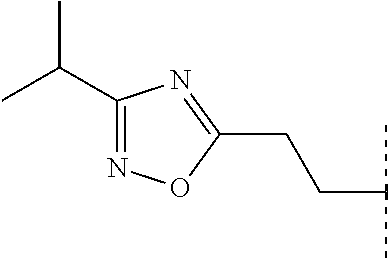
C1(C(C)C)=NOC(CCC(C)C)=N1
